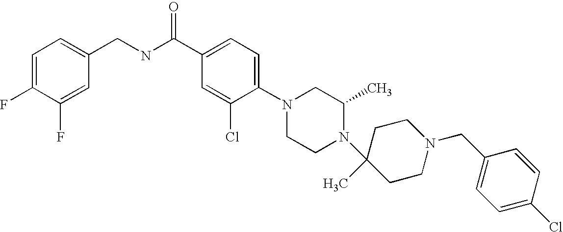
N1(C2(C)CCN(CC3=CC=C(Cl)C=C3)CC2)CCN(C2=CC=C(C(NCC3=CC=C(F)C(F)=C3)=O)C=C2Cl)CC1C
